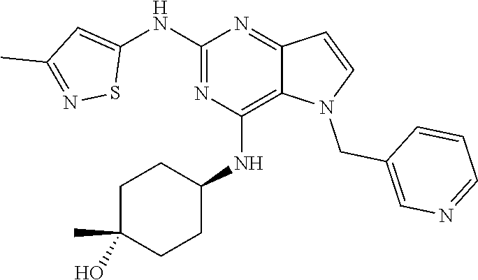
C1(NC2=CC(C)=NS2)=NC(NC2CCC(O)(C)CC2)=C2C(=N1)C=CN2CC1=CN=CC=C1
